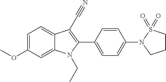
C1=C(OC)C=C2C(=C1)C(C#N)=C(C1=CC=C(N3CCCS3(=O)=O)C=C1)N2CC
